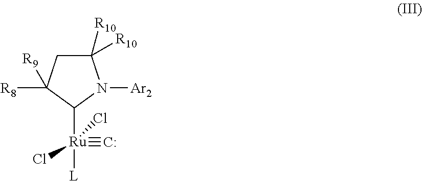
C1C([R10])([R10])N([Ar2])C([Ru]([L])(#[C:])(Cl)Cl)C1([R8])[R9]
